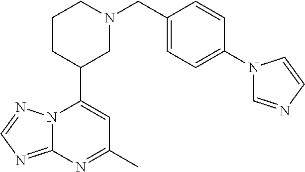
N12C(=NC=N1)N=C(C)C=C2C1CN(CC2=CC=C(N3C=NC=C3)C=C2)CCC1
